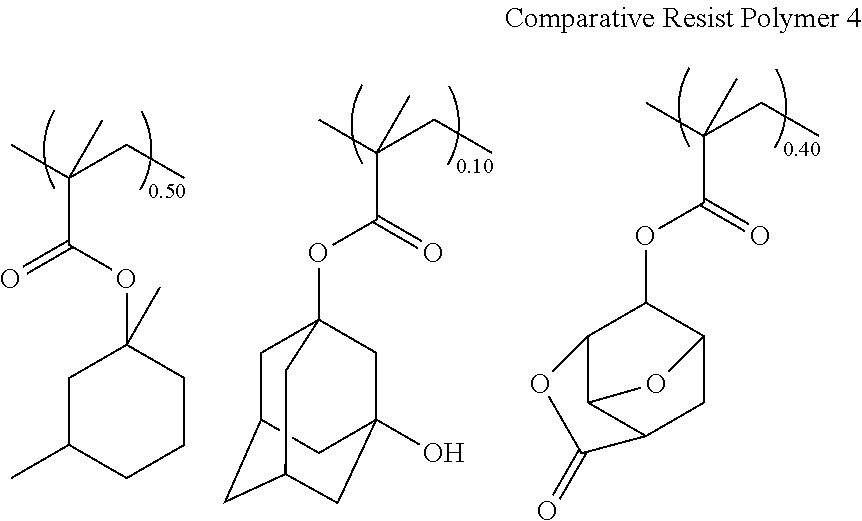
CC(CC)(C(OC1C2C3C(CC1O3)C(=O)O2)=O)C.CC(CC)(C(OC1(C)CC(C)CCC1)=O)C.CC(CC)(C(OC12CC3CC(CC(O)(C1)C3)C2)=O)C
